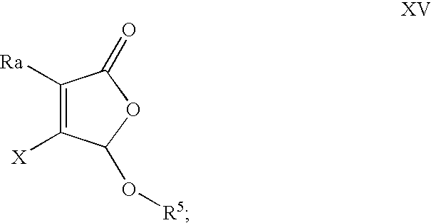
C1([Ra])=C([X])C(O[R5])OC1=O
